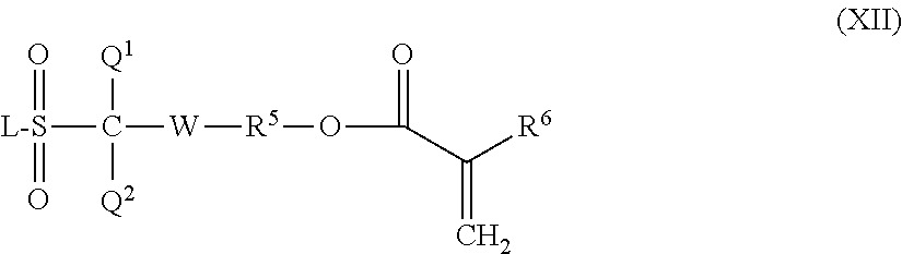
[L-S](=O)(=O)C([Q1])([Q2])[W][R5]OC(=O)C([R6])=C
